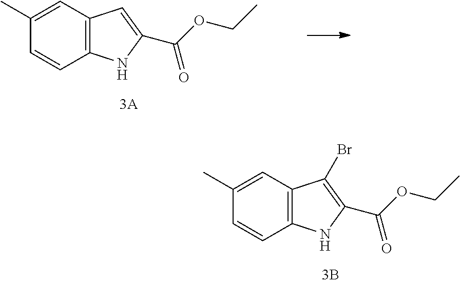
C1(C)=CC2=C(C=C1)NC(C(OCC)=O)=C2.C1(C)=CC2=C(C=C1)NC(C(OCC)=O)=C2Br
